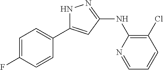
N1C(C2=CC=C(F)C=C2)=CC(NC2=C(Cl)C=CC=N2)=N1
